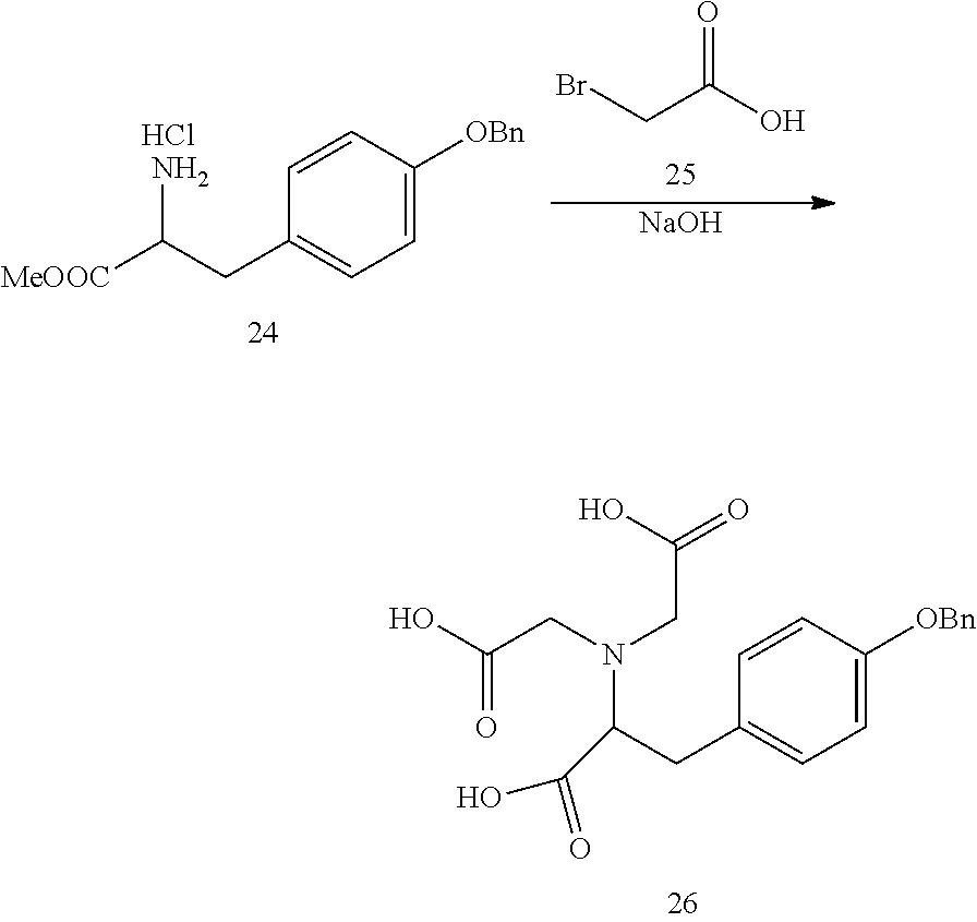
[MeOOC]C(CC1=CC=C([OBn])C=C1)N.Cl.C(C(O)=O)Br.[NaOH].C(C(CC1=CC=C([OBn])C=C1)N(CC(O)=O)CC(=O)O)(O)=O
